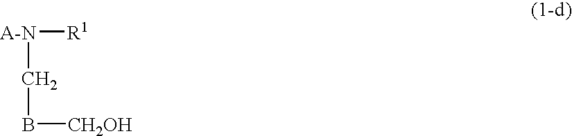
[A-N]([R1])CB[CH2OH]
